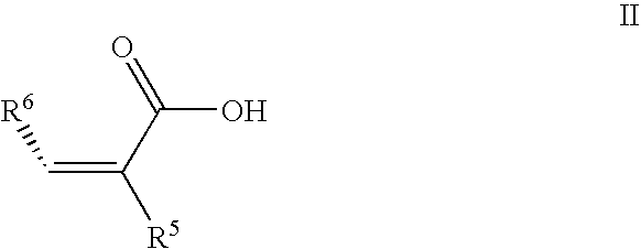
[R5]C(C(=O)O)=C[R6]
